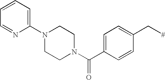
C1=C(C(N2CCN(C3=CC=CC=N3)CC2)=O)C=CC(C[#])=C1
